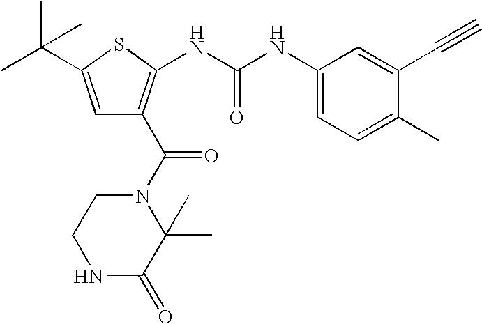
C(C1=CC(NC(NC2=C(C(N3CCNC(=O)C3(C)C)=O)C=C(C(C)(C)C)S2)=O)=CC=C1C)#C
